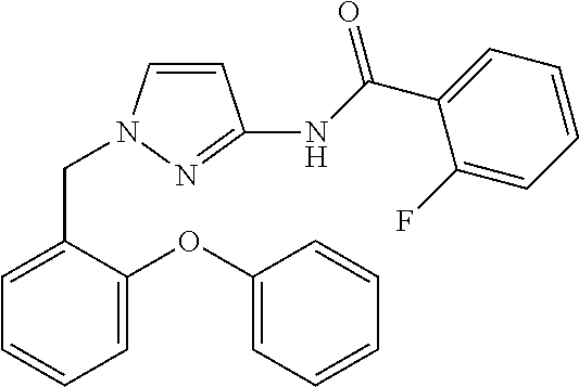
C1(OC2=CC=CC=C2CN2C=CC(NC(C3=CC=CC=C3F)=O)=N2)=CC=CC=C1
